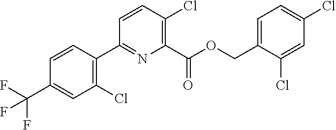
FC(F)(C1=CC(Cl)=C(C2=NC(C(OCC3=CC=C(Cl)C=C3Cl)=O)=C(Cl)C=C2)C=C1)F
